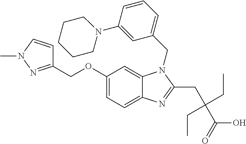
C1(COC2=CC=C3C(=C2)N(CC2=CC=CC(N4CCCCC4)=C2)C(CC(C(=O)O)(CC)CC)=N3)=NN(C)C=C1
